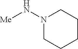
C1CCN(N[Me])CC1
